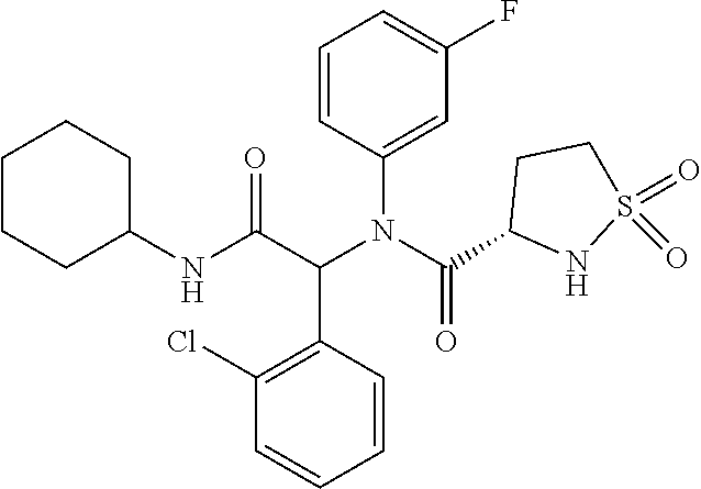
C1=CC(N(C(=O)C2NS(=O)(=O)CC2)C(C2=C(Cl)C=CC=C2)C(=O)NC2CCCCC2)=CC(F)=C1
